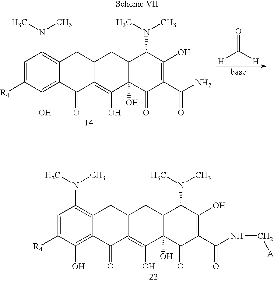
C1=C([R4])C(O)=C2C(=C1N(C)C)CC1C(=C(O)C3(O)C(C1)C(N(C)C)C(O)=C(C(=O)N)C3=O)C2=O.[H]C([H])=O.C1=C([R4])C(O)=C2C(=C1N(C)C)CC1C(=C(O)C3(O)C(C1)C(N(C)C)C(O)=C(C(=O)NC[A])C3=O)C2=O
